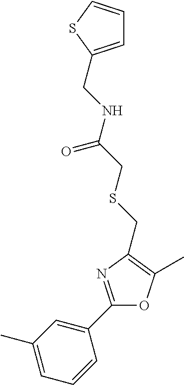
C1(C)=CC=CC(C2=NC(CSCC(NCC3=CC=CS3)=O)=C(C)O2)=C1
